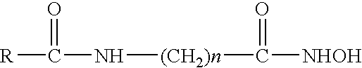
C([R])(N[(CH2)n]C([NHOH])=O)=O
